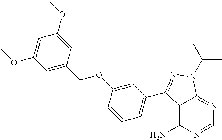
C1=NC(N)=C2C(=N1)N(C(C)C)N=C2C1=CC=CC(OCC2=CC(OC)=CC(OC)=C2)=C1
